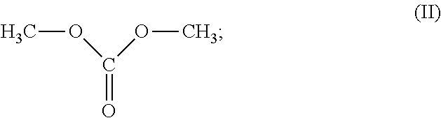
COC(=O)OC
